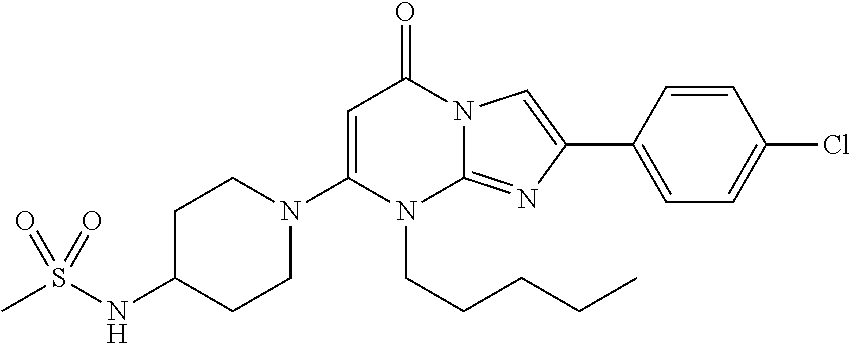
C1C(NS(C)(=O)=O)CCN(C2=CC(=O)N3C(=NC(C4=CC=C(Cl)C=C4)=C3)N2CCCCC)C1
